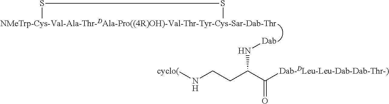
[NMeTrp-Cys-Val-Ala-Thr-DAla-Pro((4R)OH)-Val-Thr-Tyr-Cys-Sar-Dab-Thr]1SS1.[Dab]NC(CCN[cyclo(])C([Dab-DLeu-Leu-Dab-Dab-Thr-)])=O
